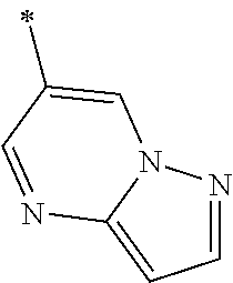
N1=CC=C2N1C=C(C)C=N2
